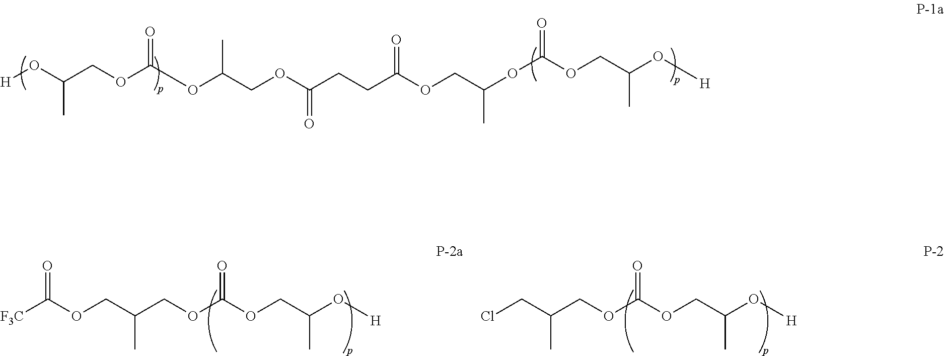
[F3C]C(OCC(COC(OCC(O[H])C)=O)C)=O.ClCC(COC(OCC(O[H])C)=O)C.O(C(OCC(O[H])C)=O)C(C)COC(CCC(OCC(OC(OCC(O[H])C)=O)C)=O)=O
